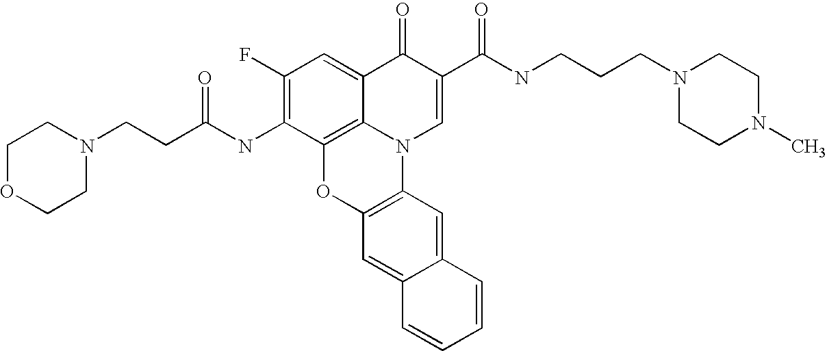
C12=C3C(=CC(F)=C1NC(CCN1CCOCC1)=O)C(=O)C(C(=O)NCCCN1CCN(C)CC1)=CN3C1=C(O2)C=C2C(=C1)C=CC=C2
